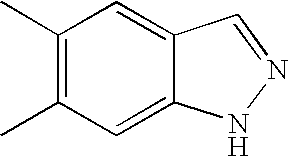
C1(C)=C(C)C=C2C(=C1)C=NN2
